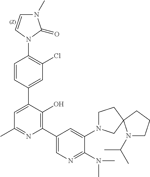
C1=CC(C2=CC(C)=NC(C3=CN=C(N(C)C)C(N4CCC5(C4)N(C(C)C)CCC5)=C3)=C2O)=CC(Cl)=C1N1C(=O)N(C)C=C1
